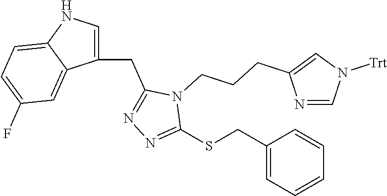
C(C1=NN=C(SCC2=CC=CC=C2)N1CCCC1=CN([Trt])C=N1)C1=CNC2=CC=C(F)C=C12
